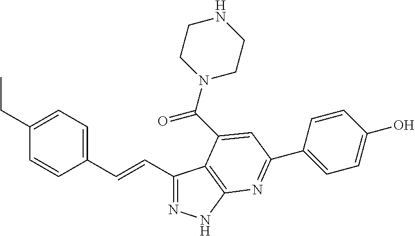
C1(C=CC2=CC=C(CC)C=C2)=NNC2=C1C(C(N1CCNCC1)=O)=CC(C1=CC=C(O)C=C1)=N2
